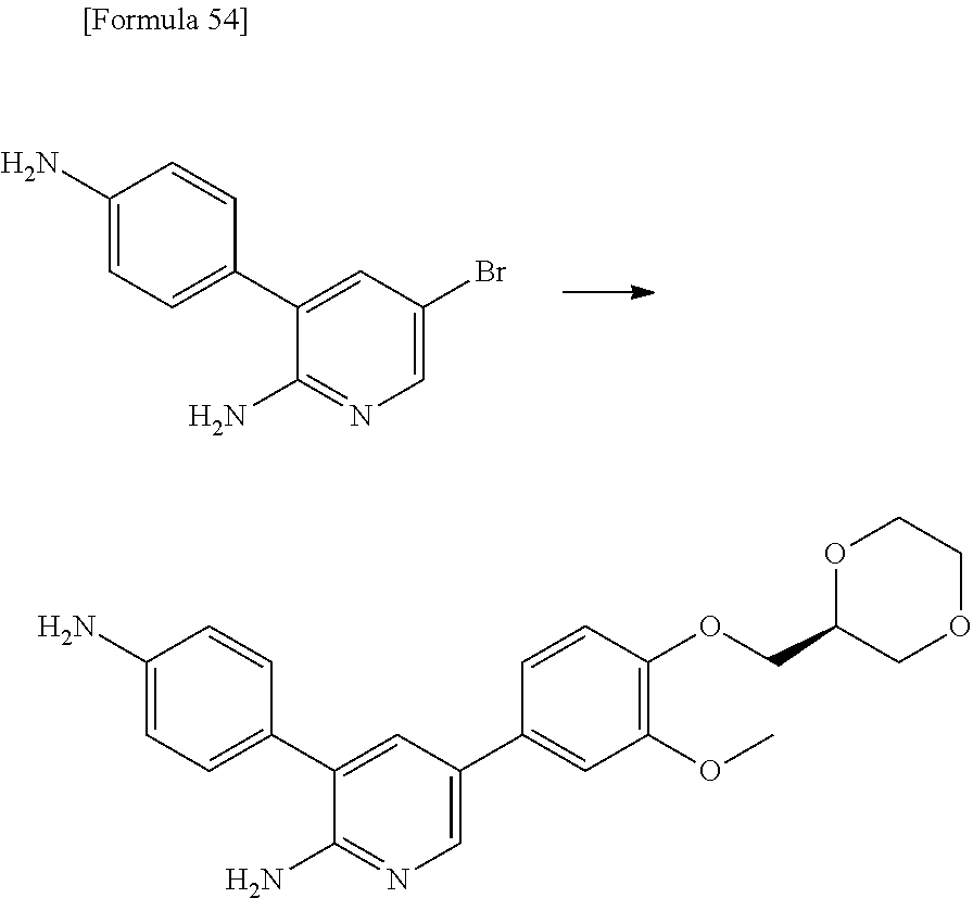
C1(N)=CC=C(C2=CC(Br)=CN=C2N)C=C1.NC1=CC=C(C2=CC(C3=CC(OC)=C(OCC4OCCOC4)C=C3)=CN=C2N)C=C1
